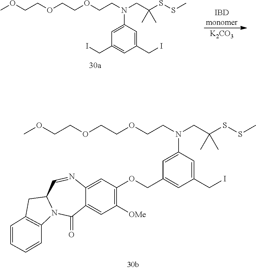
C1(CI)=CC(N(CC(SSC)(C)C)CCOCCOCCOC)=CC(CI)=C1.[IBDmonomer].[K2CO3].C1(CI)=CC(N(CC(SSC)(C)C)CCOCCOCCOC)=CC(COC2=C([OMe])C=C3C(=C2)N=CC2N(C3=O)C3=C(C2)C=CC=C3)=C1
